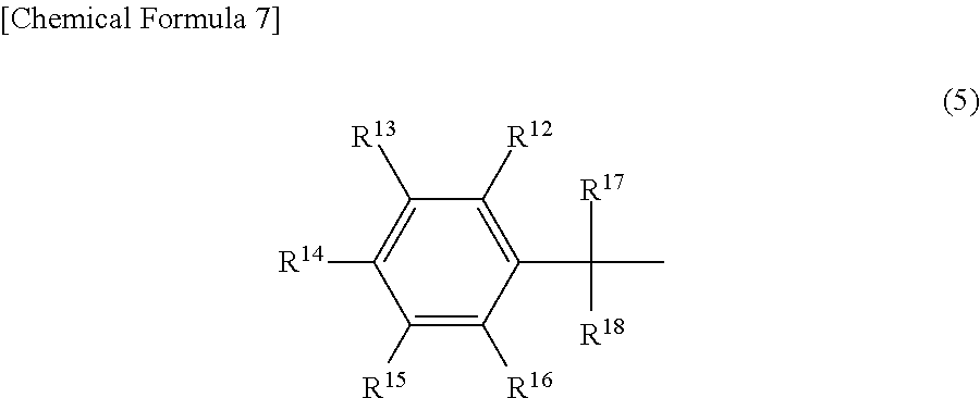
C1([R15])=C([R16])C(C([R17])([R18])C)=C([R12])C([R13])=C1[R14]
